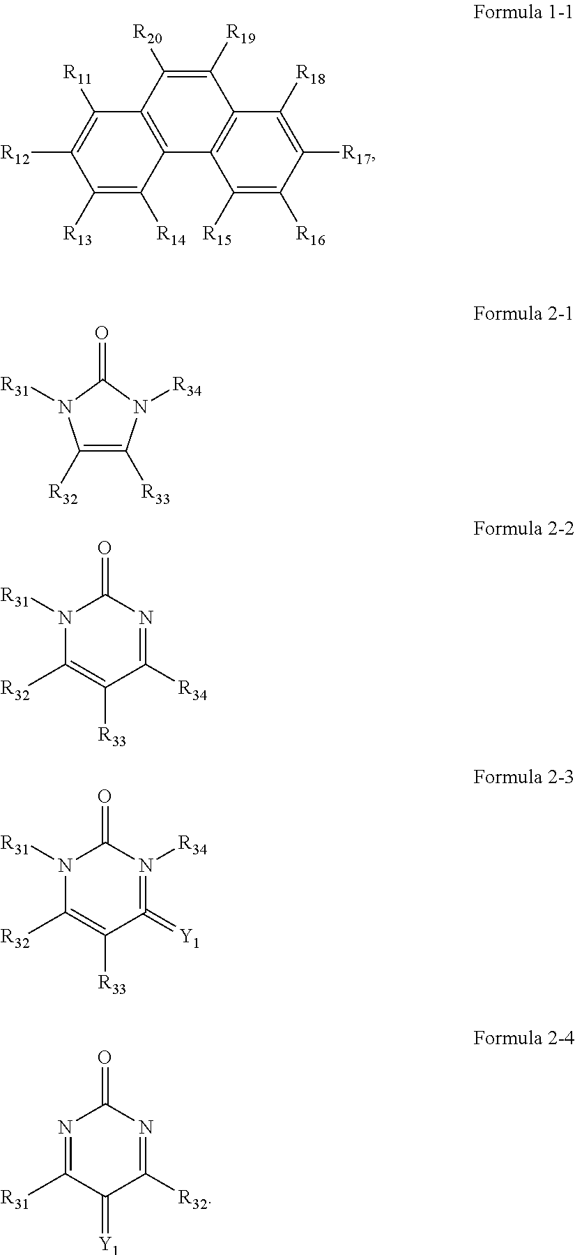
C1([R17])=C([R18])C2=C(C([R15])=C1[R16])C1=C(C([R20])=C2[R19])C([R11])=C([R12])C([R13])=C1[R14].C1([R32])=C([R33])N([R34])C(=O)N1[R31].N1([R31])C([R32])=C([R33])C([R34])=NC1=O.N1([R31])C([R32])=C([R33])C(=[Y1])=N([R34])C1=O.N1=C([R31])C(=[Y1])C([R32])=NC1=O
